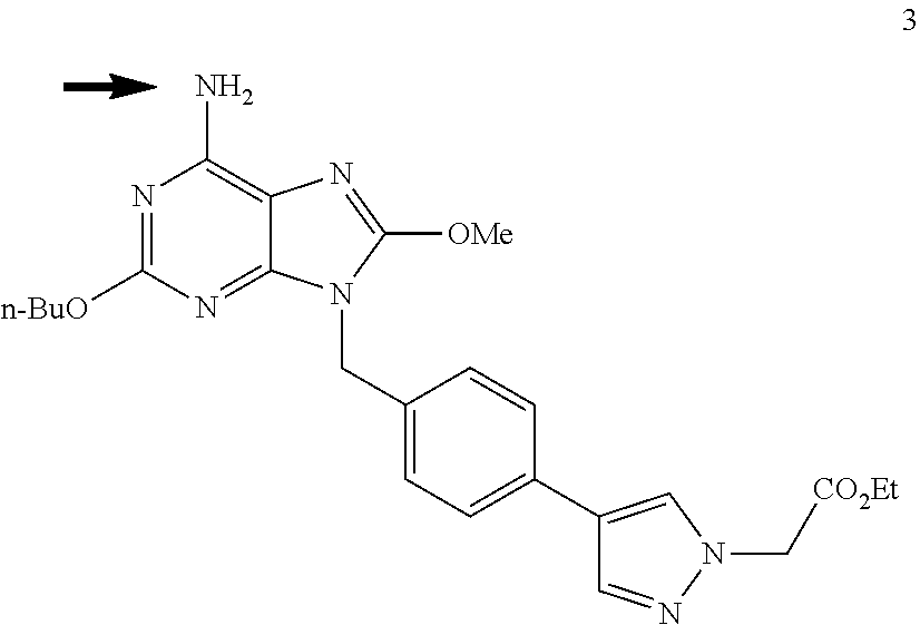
N1=C([n-BuO])N=C2C(=C1N)N=C([OMe])N2CC1=CC=C(C2=CN(C[CO2Et])N=C2)C=C1
